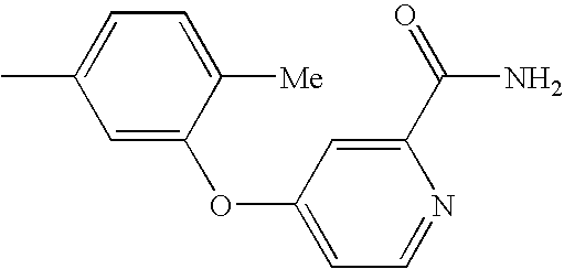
C1=C(OC2=CC=NC(C(=O)N)=C2)C([Me])=CC=C1C
